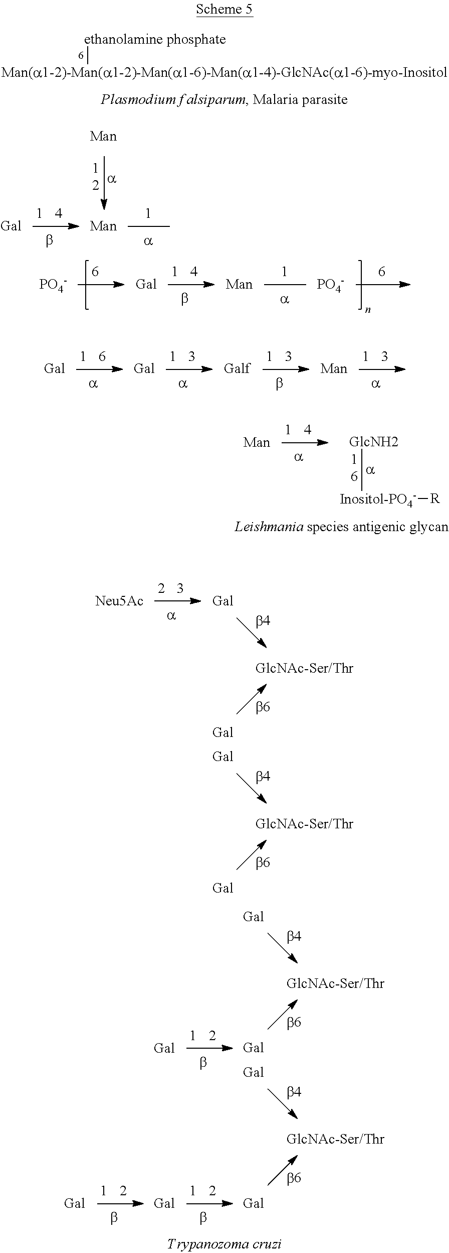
[ethanolamine phosphate][Man(a1-2)-Man(a1-2)-Man(a1-6)-Man(a1-4)-GlcNAc(a1-6)-myo-Inositol].[GlcNH2][Inositol-PO4-][R].[PO4-].[PO4-]
